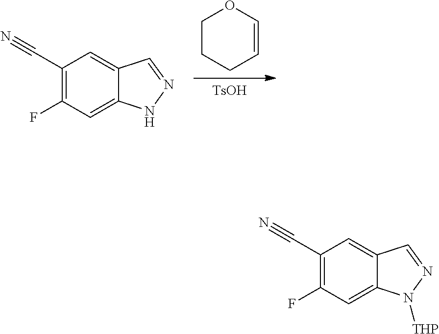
[TsOH].C1CCC=CO1.C1(C#N)=C(F)C=C2C(=C1)C=NN2.C1(C#N)=C(F)C=C2C(=C1)C=NN2[THP]
